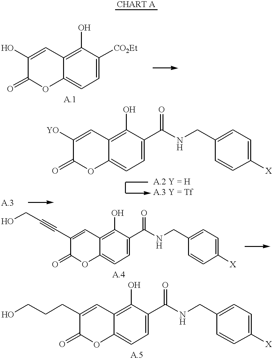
OC1=CC2=C(O)C([CO2Et])=CC=C2OC1=O.[YO]C1=CC2=C(O)C(C(NCC3=CC=C([X])C=C3)=O)=CC=C2OC1=O.[A.3].C1(C#CCO)=CC2=C(O)C(C(NCC3=CC=C([X])C=C3)=O)=CC=C2OC1=O.C1(CCCO)=CC2=C(O)C(C(NCC3=CC=C([X])C=C3)=O)=CC=C2OC1=O
